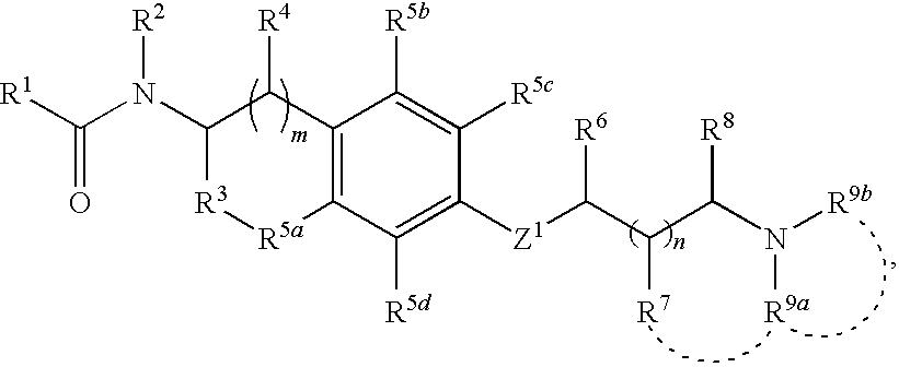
[R1]C(N(C1C([R4])C2=C([R5a][R3]1)C([R5d])=C([Z1]C(C(C(N([R9b])[R9a])[R8])[R7])[R6])C([R5c])=C2[R5b])[R2])=O
